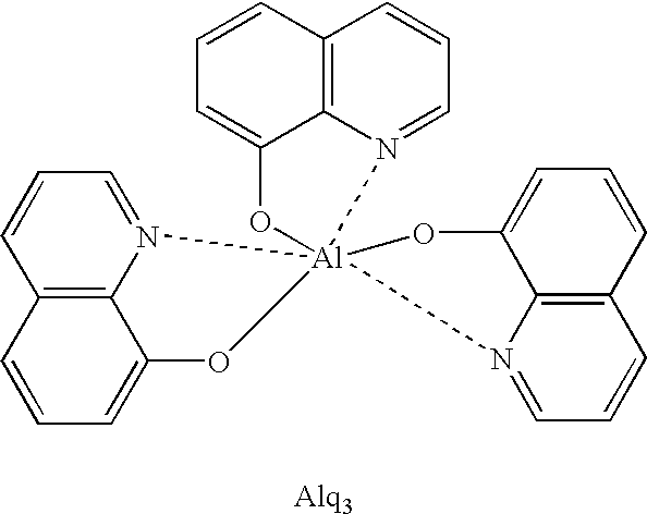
N12=CC=CC3=C1C(=CC=C3)O[Al]213(OC2=CC=CC4=C2N1=CC=C4)OC1=CC=CC2=C1N3=CC=C2
